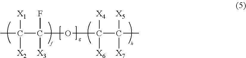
CC(C(OC(C([X5])([X7])C)([X4])[X6])(F)[X3])([X1])[X2]
